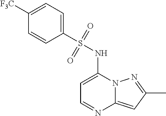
C1=C(NS(C2=CC=C([F3C])C=C2)(=O)=O)N2C(=CC(C)=N2)N=C1
